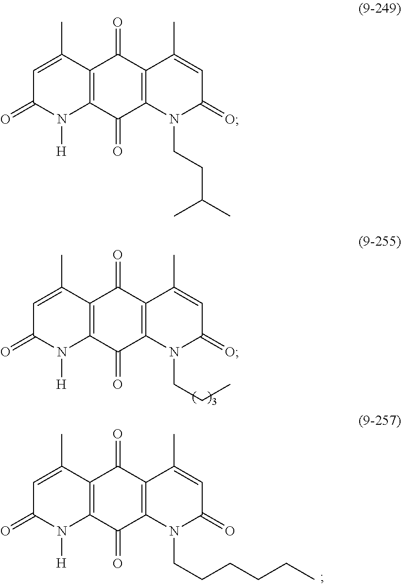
C1=C(C)C2=C(N([H])C1=O)C(=O)C1=C(C2=O)C(C)=CC(=O)N1CCC.C1=C(C)C2=C(N([H])C1=O)C(=O)C1=C(C2=O)C(C)=CC(=O)N1CCCCCC.C1=C(C)C2=C(N([H])C1=O)C(=O)C1=C(C2=O)C(C)=CC(=O)N1CCC(C)C
